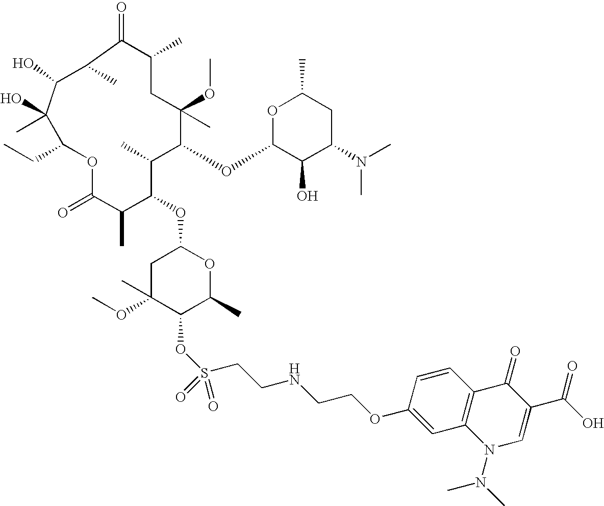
O1C(=O)C(C)C(OC2CC(OC)(C)C(OS(CCNCCOC3=CC4=C(C=C3)C(=O)C(C(O)=O)=CN4N(C)C)(=O)=O)C(C)O2)C(C)C(OC2C(O)C(N(C)C)CC(C)O2)C(C)(OC)CC(C)C(=O)C(C)C(O)C(O)(C)C1CC
